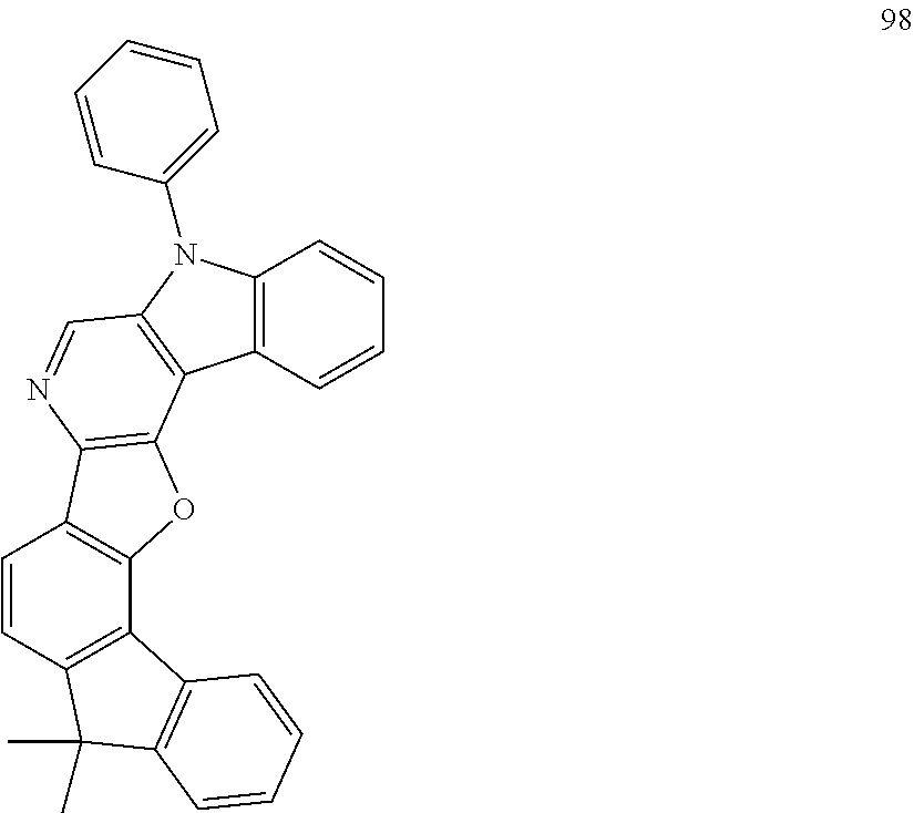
C12=C(C=CC=C1)C1=C(N2C2=CC=CC=C2)C=NC2=C1OC1=C2C=CC2=C1C1=C(C2(C)C)C=CC=C1
